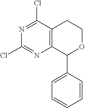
C1=CC=CC=C1C1OCCC2=C1N=C(Cl)N=C2Cl
